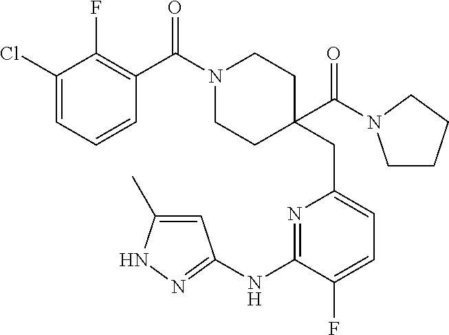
C1(Cl)=CC=CC(C(=O)N2CCC(CC3=CC=C(F)C(NC4=NNC(C)=C4)=N3)(C(=O)N3CCCC3)CC2)=C1F
